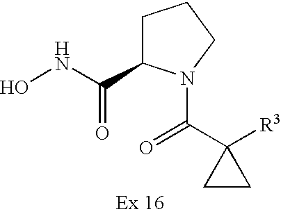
ONC(=O)C1CCCN1C(C1([R3])CC1)=O
